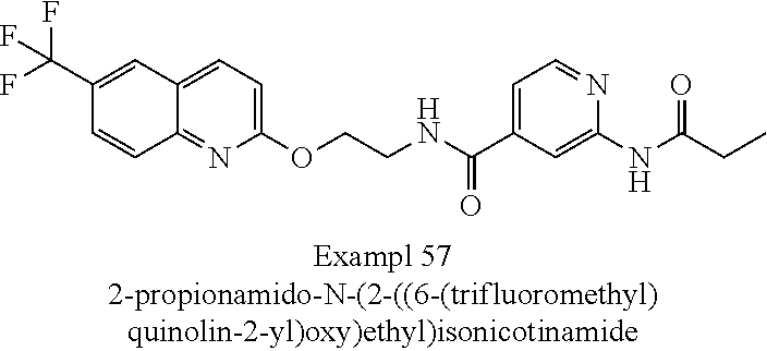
C12=CC=C(OCCNC(C3=CC=NC(NC(=O)CC)=C3)=O)N=C1C=CC(C(F)(F)F)=C2
